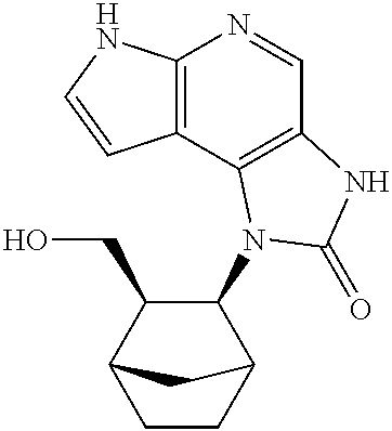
C12=C(NC=C1)N=CC1=C2N(C2C(CO)C3CCC2C3)C(=O)N1
